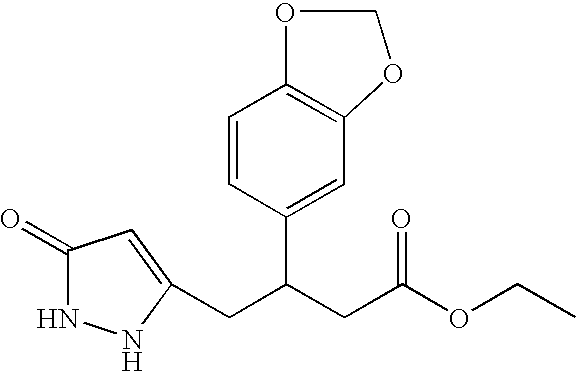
O=C1NNC(CC(CC(OCC)=O)C2=CC3=C(C=C2)OCO3)=C1
